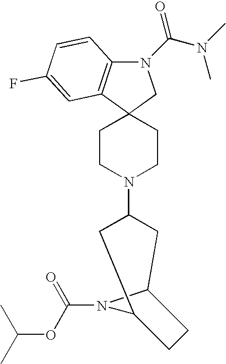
N1(C(=O)N(C)C)C2=C(C3(C1)CCN(C1CC4N(C(OC(C)C)=O)C(C1)CC4)CC3)C=C(F)C=C2
